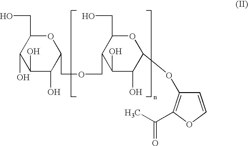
O1C(CO)C(O)C(O)C(O)C1COCC1C(CO)OC(OC2=C(C(C)=O)OC=C2)C(O)C1O
